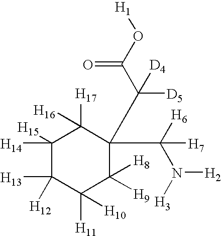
C1([H14])([H15])C([H13])([H12])C([H11])([H10])C([H9])([H8])C(C(C(O[H1])=O)([D5])[D4])(C([H6])(N([H3])[H2])[H7])C1([H17])[H16]
